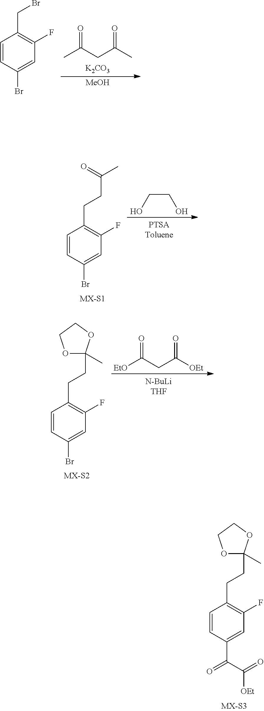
CC(CC(C)=O)=O.[K2CO3].[MeOH].C1=CC(Br)=CC(F)=C1CBr.OCCO.C1=CC(Br)=CC(F)=C1CCC(C)=O.[EtO]C(CC([OEt])=O)=O.C1=CC(Br)=CC(F)=C1CCC1(C)OCCO1.C1=CC(C(C(=O)[OEt])=O)=CC(F)=C1CCC1(C)OCCO1
